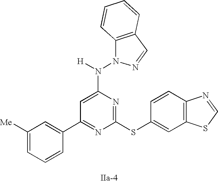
C1(C2=NC(SC3=CC4=C(C=C3)N=CS4)=NC(N([H])N3C4=C(C=N3)C=CC=C4)=C2)=CC([Me])=CC=C1
